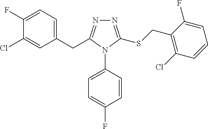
C1(F)=CC=C(CC2=NN=C(SCC3=C(Cl)C=CC=C3F)N2C2=CC=C(F)C=C2)C=C1Cl
